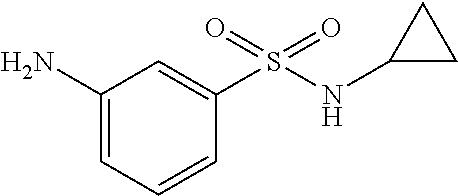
C1(N)=CC=CC(S(NC2CC2)(=O)=O)=C1
